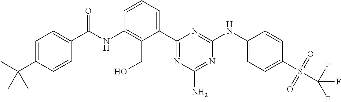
N(C1=C(CO)C(C2=NC(N)=NC(NC3=CC=C(S(C(F)(F)F)(=O)=O)C=C3)=N2)=CC=C1)C(=O)C1=CC=C(C(C)(C)C)C=C1
